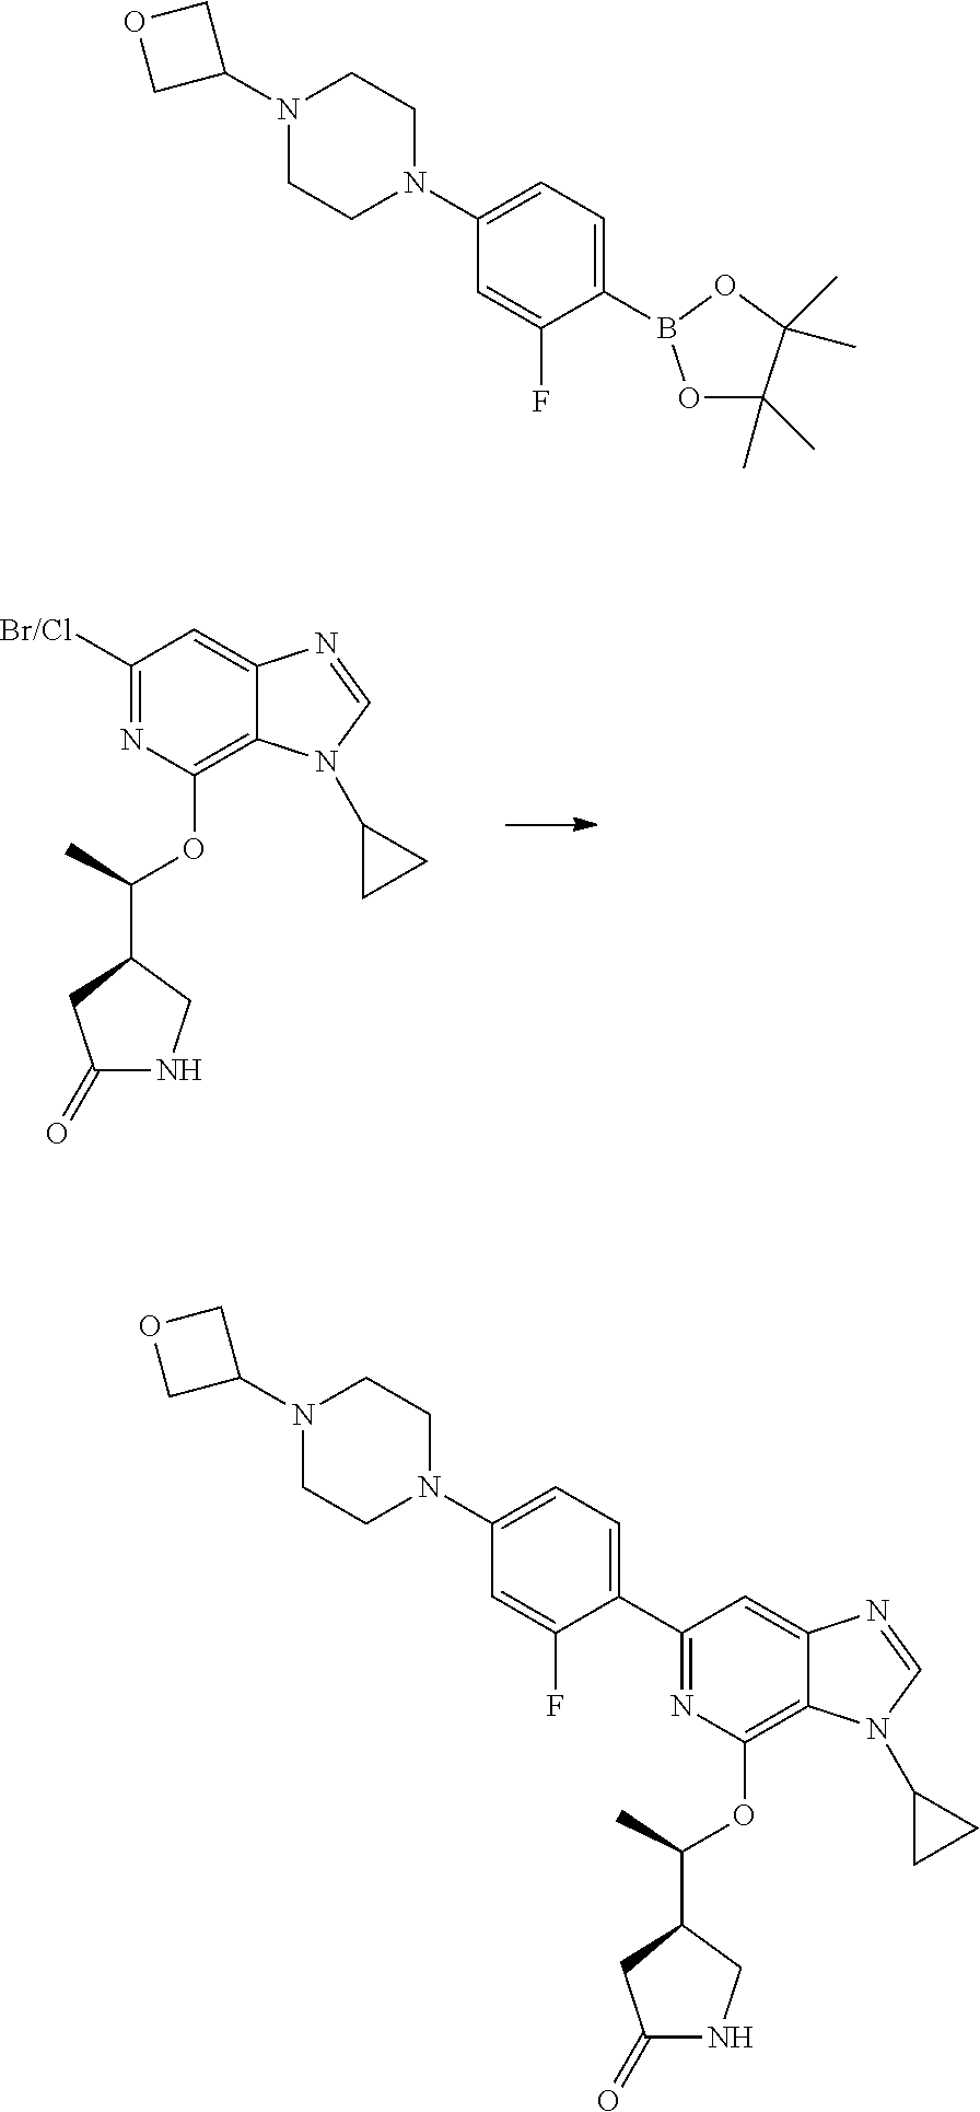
C1([Br/Cl])=NC(OC(C2CNC(=O)C2)C)=C2C(=C1)N=CN2C1CC1.C1(C2=CC=C(N3CCN(C4COC4)CC3)C=C2F)=NC(OC(C2CNC(=O)C2)C)=C2C(=C1)N=CN2C1CC1.N1(C2COC2)CCN(C2=CC=C(B3OC(C)(C)C(C)(C)O3)C(F)=C2)CC1
